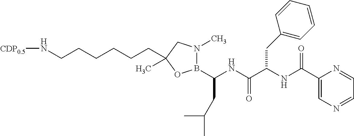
B1(C(NC(C(NC(C2=CN=CC=N2)=O)CC2=CC=CC=C2)=O)CC(C)C)N(C)CC(CCCCCCN[CDP0.5])(C)O1
